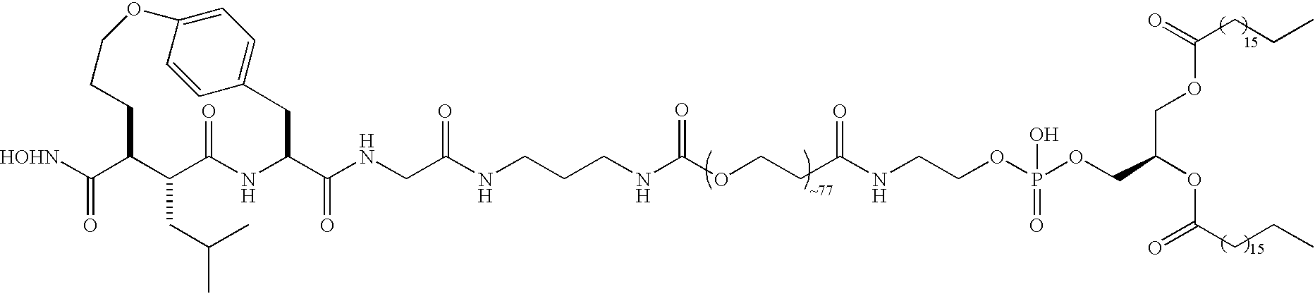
C(NC(OCCC(NCCOP(OCC(COC(CCC)=O)OC(=O)CCC)(=O)O)=O)=O)CCNC(CNC(C1NC(=O)C(CC(C)C)C(C([HOHN])=O)CCCOC2=CC=C(C1)C=C2)=O)=O
